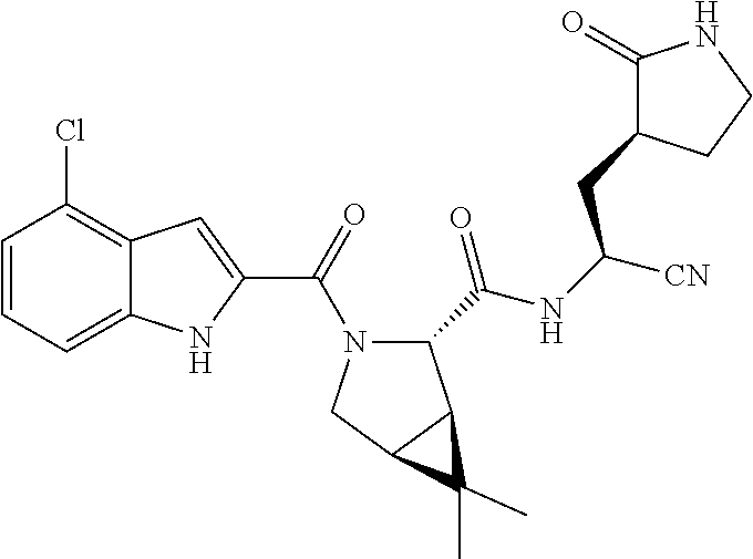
C1=CC=C2C(=C1Cl)C=C(C(=O)N1C(C(=O)NC([CN])CC3C(=O)NCC3)C3C(C1)C3(C)C)N2
